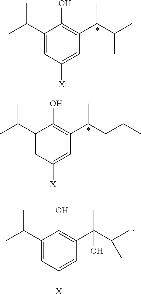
C1(C(C)C)=CC([X])=CC(C(C(C)C)C)=C1O.C1(C(C)C)=CC([X])=CC(C(CCC)C)=C1O.C1(C(C)C)=CC([X])=CC(C(C(C)C)(C)O)=C1O
